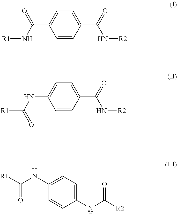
C1=C(C(=O)N[R2])C=CC(C(=O)N[R1])=C1.C1=C(C(=O)N[R2])C=CC(NC([R1])=O)=C1.C1(NC(=O)[R1])=CC=C(NC(=O)[R2])C=C1
